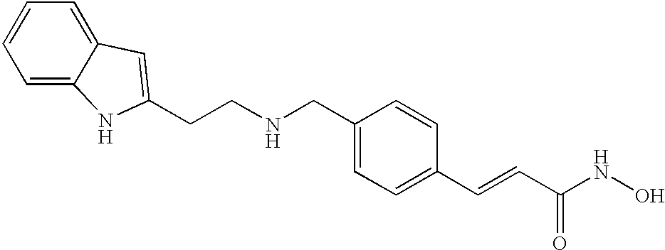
C(C1=CC=C(C=CC(NO)=O)C=C1)NCCC1=CC2=CC=CC=C2N1
